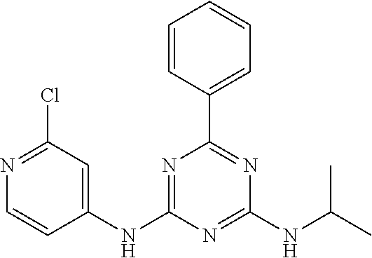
C1(NC2=CC(Cl)=NC=C2)=NC(C2=CC=CC=C2)=NC(NC(C)C)=N1
